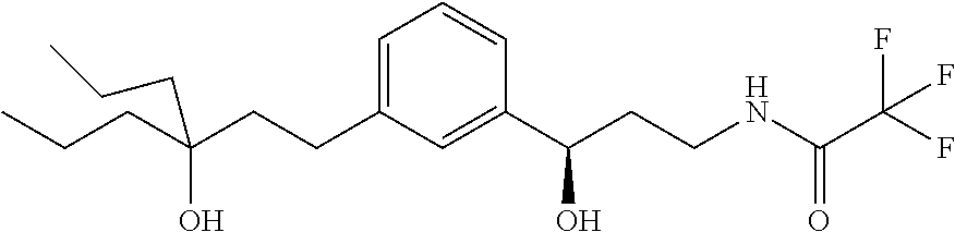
C(C(CCC1=CC=CC(C(CCNC(C(F)(F)F)=O)O)=C1)(O)CCC)CC
